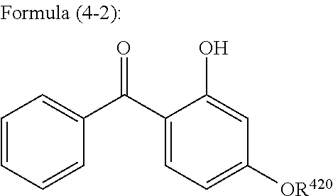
O=C(C1=CC=C([OR420])C=C1O)C1=CC=CC=C1
